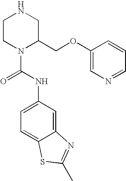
C1CN(C(=O)NC2=CC=C3C(=C2)N=C(C)S3)C(COC2=CN=CC=C2)CN1
